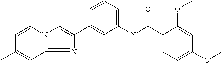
C12=NC(C3=CC(NC(C4=CC=C(OC)C=C4OC)=O)=CC=C3)=CN1C=CC(C)=C2
